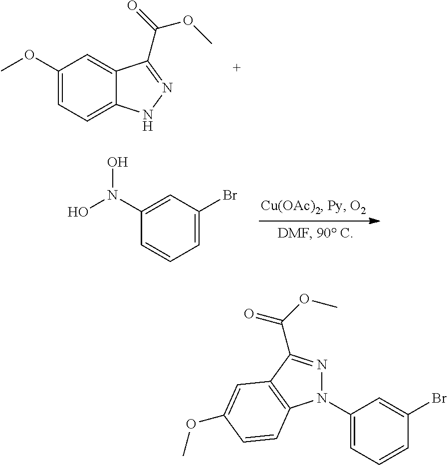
C1(OC)=CC=C2C(=C1)C(C(=O)OC)=NN2.C1=C(Br)C=C(N(O)O)C=C1.C1(N2N=C(C(OC)=O)C3=C2C=CC(OC)=C3)=CC=CC(Br)=C1
